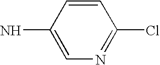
C1=C(N)C=CC(Cl)=N1
